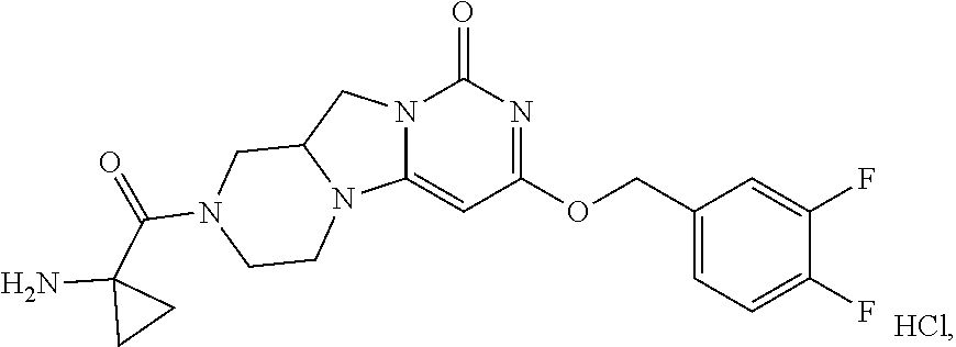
C1(COC2=NC(=O)N3C(=C2)N2C(C3)CN(C(=O)C3(N)CC3)CC2)=CC=C(F)C(F)=C1.[HCl]
